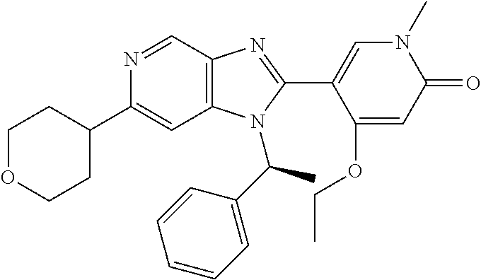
N1=CC2=C(C=C1C1CCOCC1)N(C(C1=CC=CC=C1)C)C(C1=CN(C)C(=O)C=C1OCC)=N2
